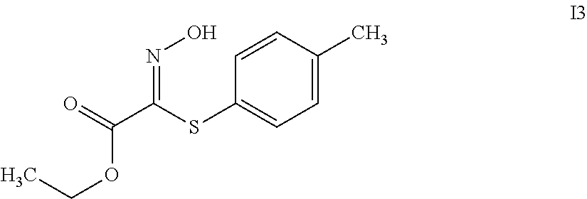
N(=C(C(=O)OCC)SC1=CC=C(C)C=C1)O
